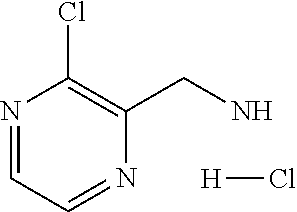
C1=NC(CN)=C(Cl)N=C1.[H]Cl
